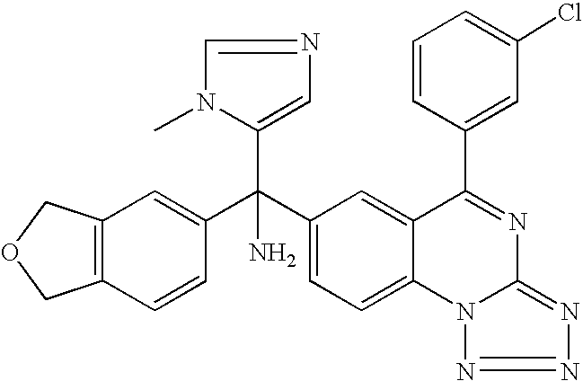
C1=CC(C(C2=CC=C3C(=C2)C(C2=CC(Cl)=CC=C2)=NC2=NN=NN32)(C2=CN=CN2C)N)=CC2=C1COC2
